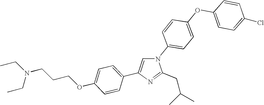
N1(C2=CC=C(OC3=CC=C(Cl)C=C3)C=C2)C=C(C2=CC=C(OCCCN(CC)CC)C=C2)N=C1CC(C)C
